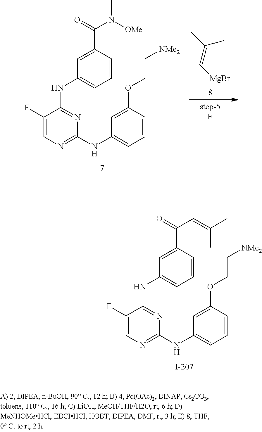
C1(F)=CN=C(NC2=CC=CC(OCC[NMe2])=C2)N=C1NC1=CC=CC(C(=O)N([OMe])C)=C1.[step-5E].C(=C[MgBr])(C)C.C1(F)=CN=C(NC2=CC=CC(OCC[NMe2])=C2)N=C1NC1=CC=CC(C(=O)C=C(C)C)=C1
